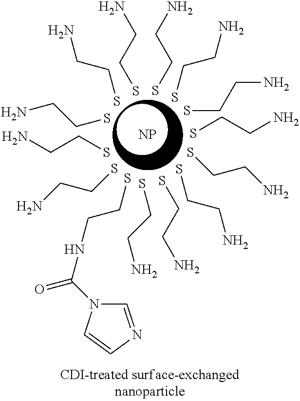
[NP].SCCN.SCCN.SCCN.SCCN.SCCN.SCCN.SCCN.SCCN.SCCN.SCCNC(=O)N1C=NC=C1.NCCS.C(CS)N.SCCN.SCCN
